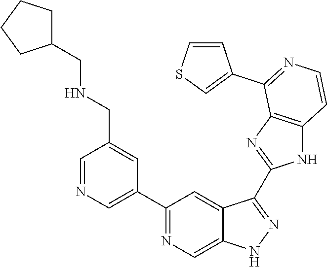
C1=NC=C(C2=NC=C3C(=C2)C(C2=NC4=C(N2)C=CN=C4C2=CSC=C2)=NN3)C=C1CNCC1CCCC1
